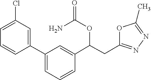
C1(C)=NN=C(CC(OC(=O)N)C2=CC(C3=CC(Cl)=CC=C3)=CC=C2)O1
